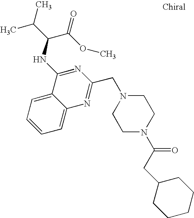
C1=C2C(=CC=C1)C(NC(C(C)C)C(OC)=O)=NC(CN1CCN(C(CC3CCCCC3)=O)CC1)=N2
